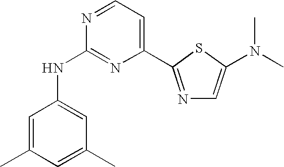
C1=C(C)C=C(C)C=C1NC1=NC(C2=NC=C(N(C)C)S2)=CC=N1
